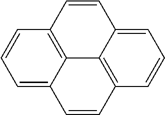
C1=CC=C2C3=C1C=CC1=CC=CC(=C31)C=C2
